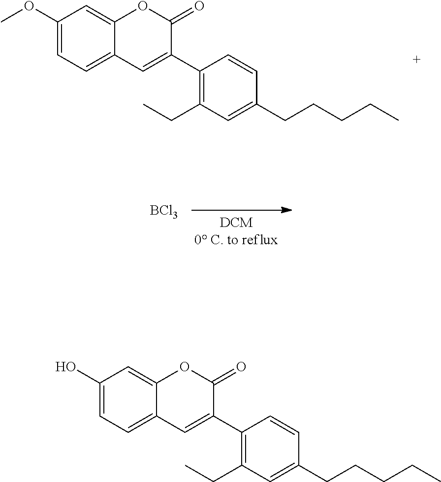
C1(OC)=CC=C2C(=C1)OC(=O)C(C1=C(CC)C=C(CCCCC)C=C1)=C2.[DCM0 C. to reflux].[BCl3].C1(O)=CC=C2C(=C1)OC(=O)C(C1=C(CC)C=C(CCCCC)C=C1)=C2
